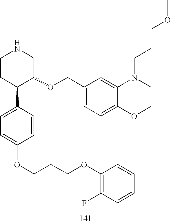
C1CC(C2=CC=C(OCCCOC3=C(F)C=CC=C3)C=C2)C(OCC2=CC=C3C(=C2)N(CCCOC)CCO3)CN1
